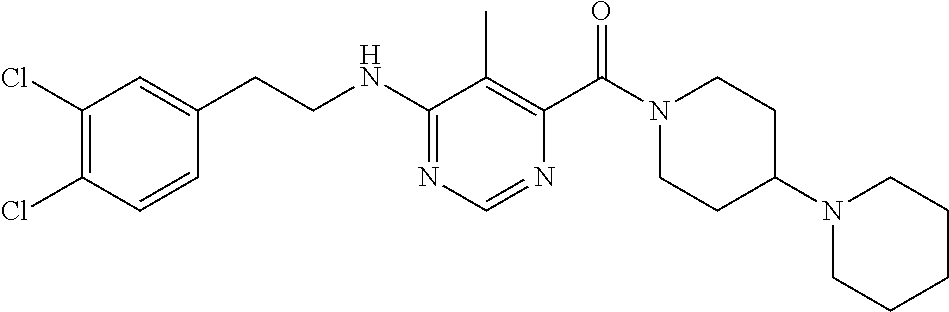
C1(Cl)=C(Cl)C=CC(CCNC2=NC=NC(C(N3CCC(N4CCCCC4)CC3)=O)=C2C)=C1
